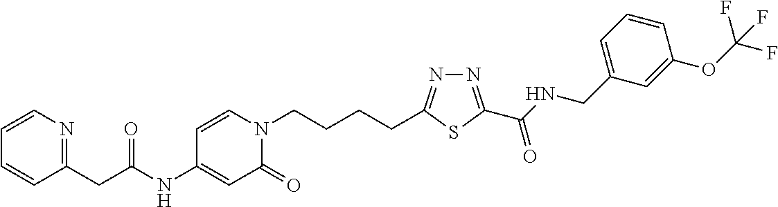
C1(NC(CC2=NC=CC=C2)=O)=CC(=O)N(CCCCC2=NN=C(C(NCC3=CC=CC(OC(F)(F)F)=C3)=O)S2)C=C1
